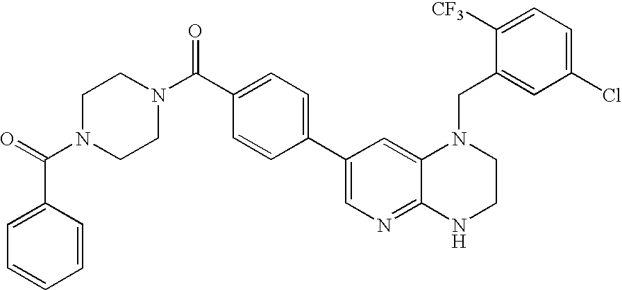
C1=C(C(N2CCN(C(C3=CC=C(C4=CN=C5C(=C4)N(CC4=CC(Cl)=CC=C4[CF3])CCN5)C=C3)=O)CC2)=O)C=CC=C1
